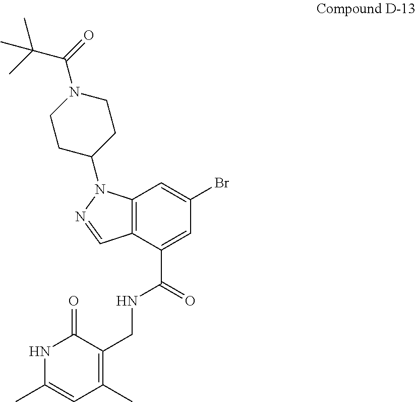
C12=C(C(C(=O)NCC3=C(C)C=C(C)NC3=O)=CC(Br)=C1)C=NN2C1CCN(C(=O)C(C)(C)C)CC1
